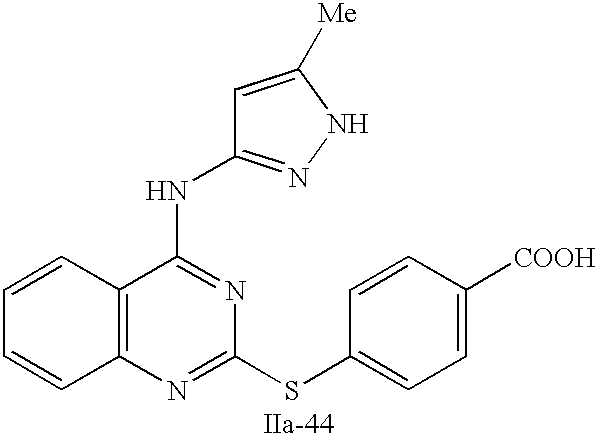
C12=C(N=C(SC3=CC=C([COOH])C=C3)N=C1NC1=NNC([Me])=C1)C=CC=C2
